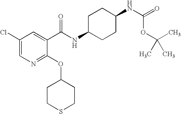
C1(Cl)=CN=C(OC2CCSCC2)C(C(NC2CCC(NC(=O)OC(C)(C)C)CC2)=O)=C1
